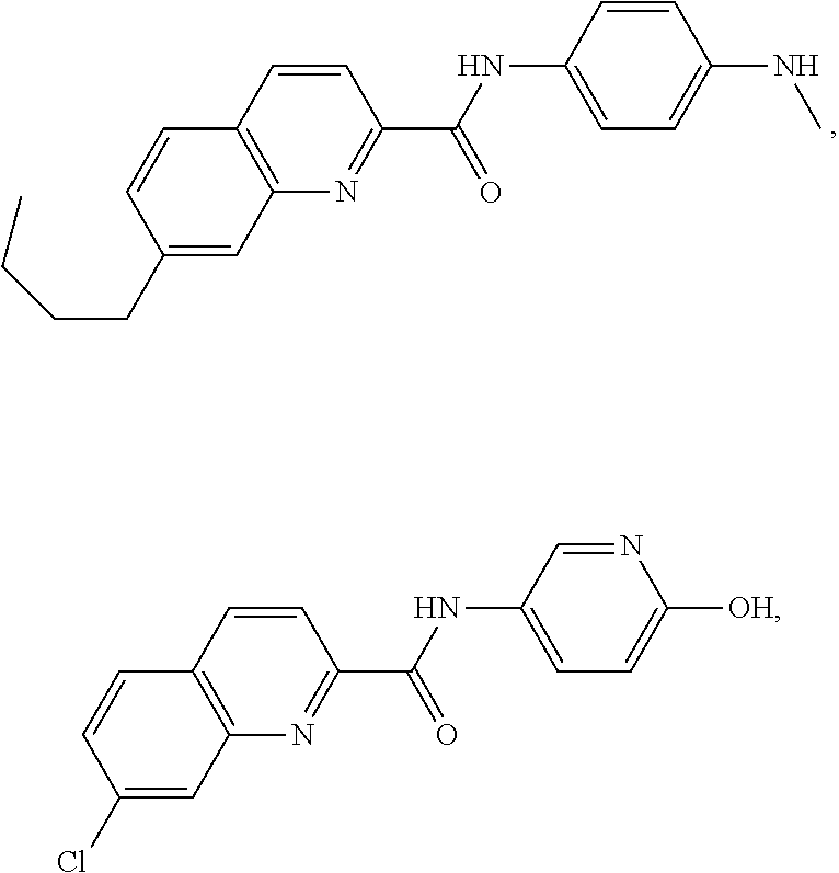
C1=CC(NC)=CC=C1NC(C1=NC2=C(C=C1)C=CC(CCCC)=C2)=O.C1=NC([OH])=CC=C1NC(C1=NC2=C(C=C1)C=CC(Cl)=C2)=O
